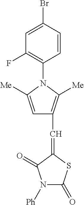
C1=C(Br)C=CC(N2C([Me])=CC(C=C3SC(=O)N([Ph])C3=O)=C2[Me])=C1F
